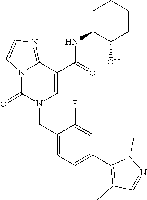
C12=NC=CN1C(=O)N(CC1=CC=C(C3=C(C)C=NN3C)C=C1F)C=C2C(NC1C(O)CCCC1)=O
